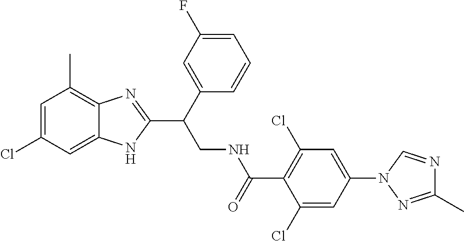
C1(Cl)=CC(C)=C2C(=C1)NC(C(CNC(C1=C(Cl)C=C(N3N=C(C)N=C3)C=C1Cl)=O)C1=CC(F)=CC=C1)=N2
